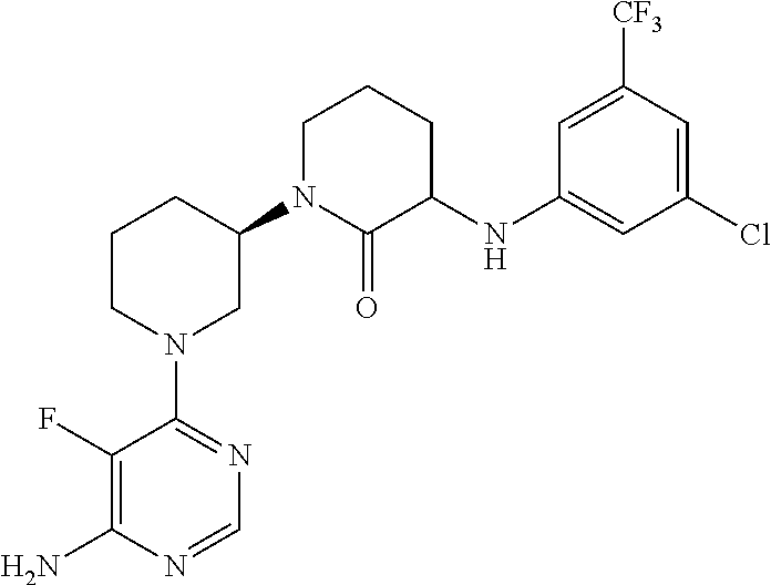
C1(F)=C(N)N=CN=C1N1CC(N2C(=O)C(NC3=CC(Cl)=CC([CF3])=C3)CCC2)CCC1
